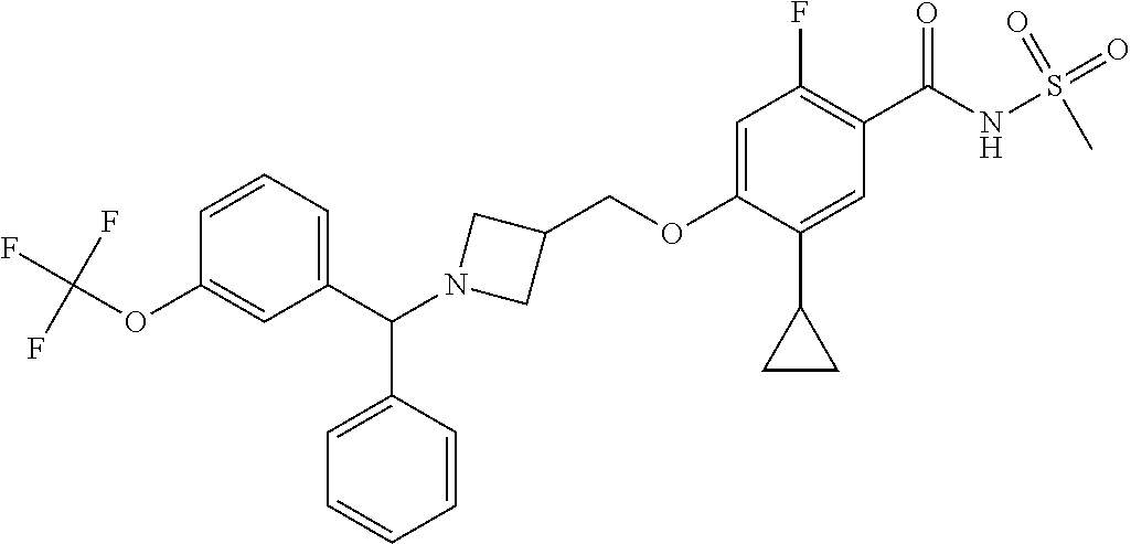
C1=C(OCC2CN(C(C3=CC=CC(OC(F)(F)F)=C3)C3=CC=CC=C3)C2)C(C2CC2)=CC(C(NS(=O)(=O)C)=O)=C1F
